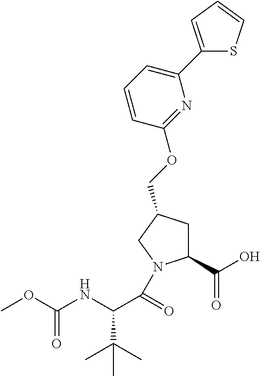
C1(C(O)=O)CC(COC2=NC(C3=CC=CS3)=CC=C2)CN1C(C(NC(OC)=O)C(C)(C)C)=O
